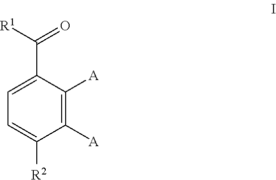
C1=C(C([R1])=O)C([A])=C([A])C([R2])=C1
